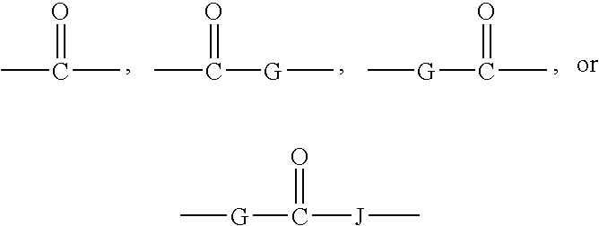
CC(C)=O.CC([G]C)=O.C[G]C(C)=O.C[G]C([J]C)=O
